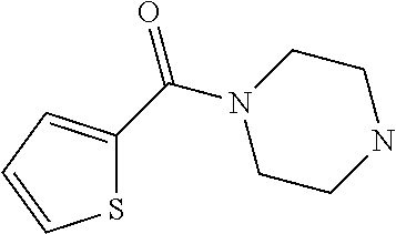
C1CN(C(C2=CC=CS2)=O)CCN1
